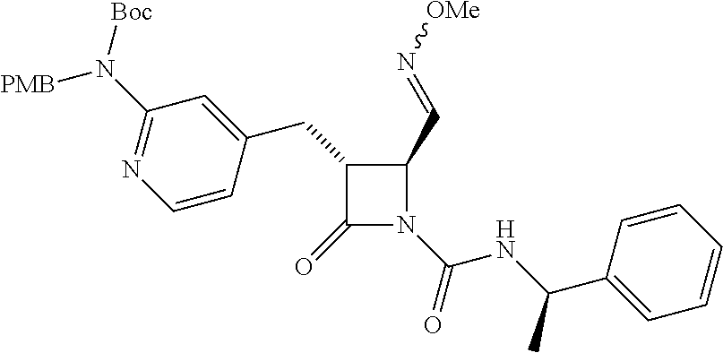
C1(=O)N(C(NC(C2=CC=CC=C2)C)=O)C(C=N[OMe])C1CC1=CC(N([Boc])[PMB])=NC=C1
